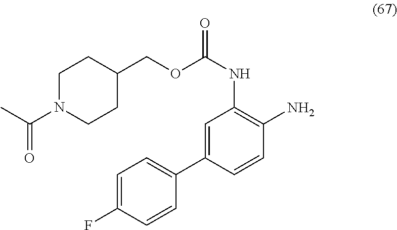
C1=CC(F)=CC=C1C1=CC(NC(=O)OCC2CCN(C(C)=O)CC2)=C(N)C=C1
